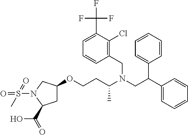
C1C(OCCC(N(CC(C2=CC=CC=C2)C2=CC=CC=C2)CC2=C(Cl)C(C(F)(F)F)=CC=C2)C)CN(S(C)(=O)=O)C1C(O)=O
